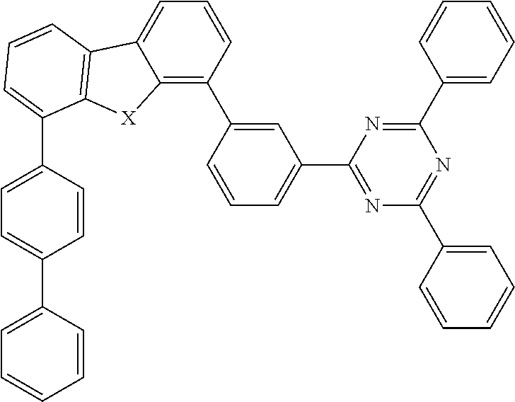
C1(C2=CC(C3=NC(C4=CC=CC=C4)=NC(C4=CC=CC=C4)=N3)=CC=C2)=C2C(=CC=C1)C1=C([X]2)C(C2=CC=C(C3=CC=CC=C3)C=C2)=CC=C1
